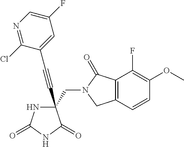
C(#CC1(CN2C(=O)C3=C(C2)C=CC(OC)=C3F)NC(=O)NC1=O)C1=CC(F)=CN=C1Cl
